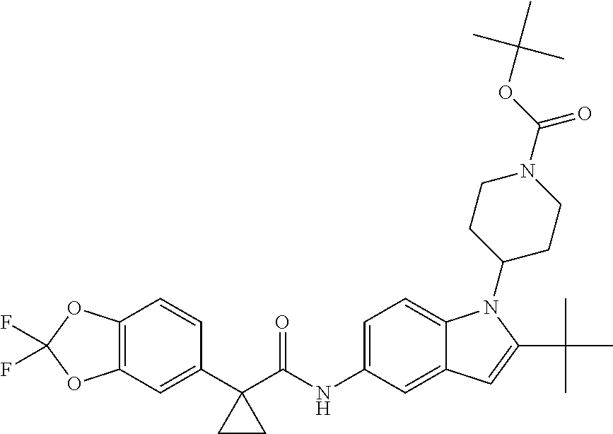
C1(C2(C(NC3=CC=C4C(=C3)C=C(C(C)(C)C)N4C3CCN(C(OC(C)(C)C)=O)CC3)=O)CC2)=CC2=C(C=C1)OC(F)(F)O2
